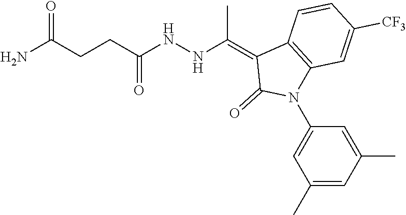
C1=CC([CF3])=CC2=C1C(=C(NNC(=O)CCC(N)=O)C)C(=O)N2C1=CC(C)=CC(C)=C1
